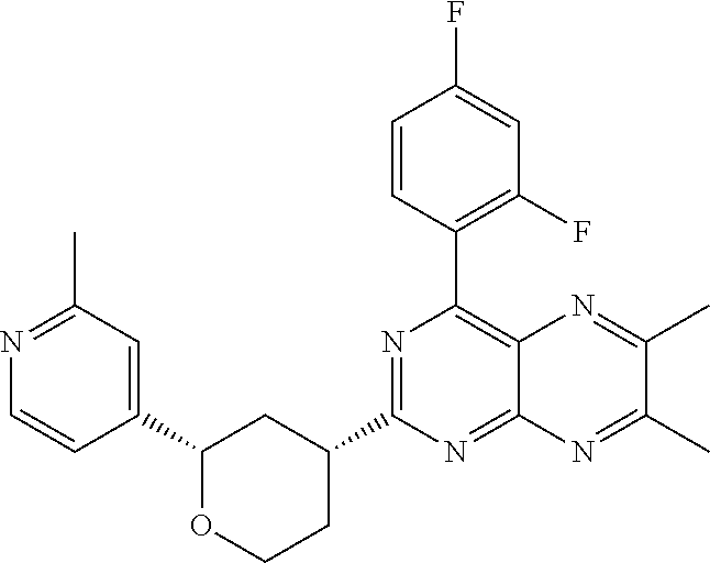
C1(C2=CC(C)=NC=C2)OCCC(C2=NC(C3=C(F)C=C(F)C=C3)=C3C(=N2)N=C(C)C(C)=N3)C1
